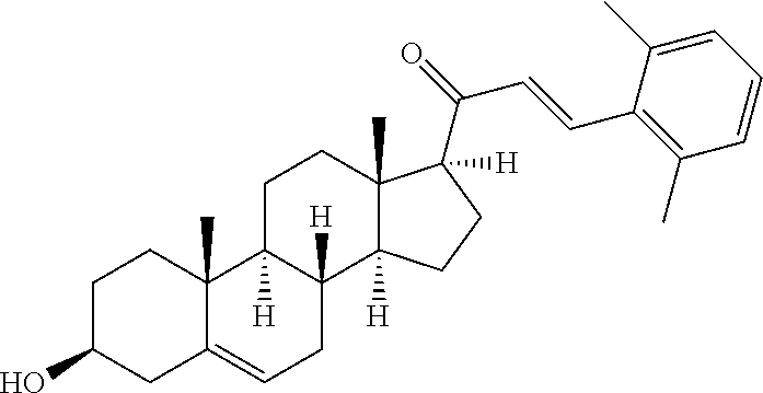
C1C(O)CC2=CCC3([H])C([H])(C2(C)C1)CCC1(C)C3([H])CCC1(C(C=CC1=C(C)C=CC=C1C)=O)[H]
